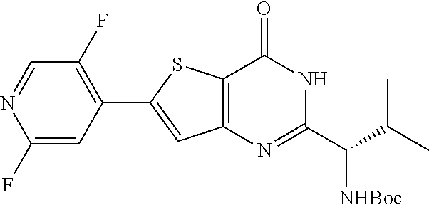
C12=C(SC(C3=C(F)C=NC(F)=C3)=C1)C(=O)NC(C(C(C)C)[NHBoc])=N2
